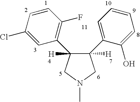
C1(C2([H])C(C3=CC=CC=C3O)([H])CN(C)C2)=C(F)C=CC(Cl)=C1
